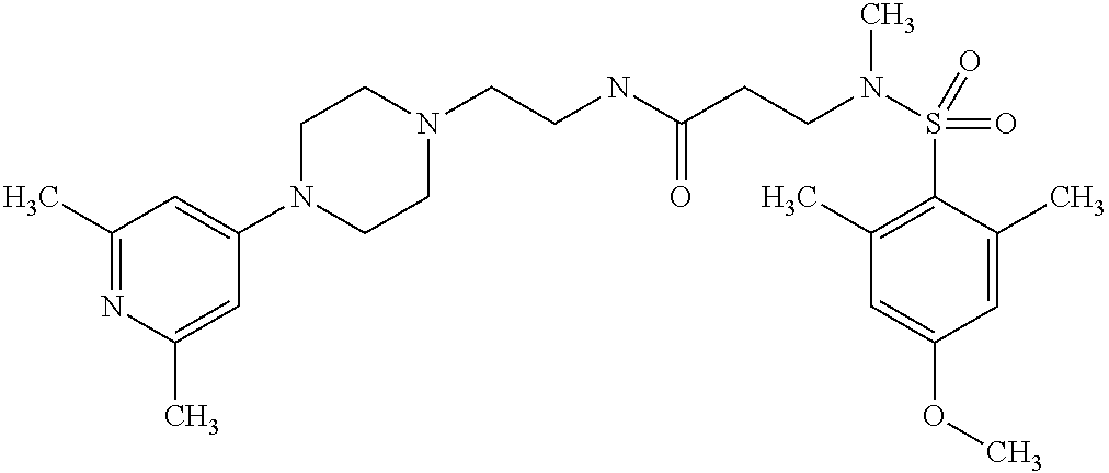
C(NC(CCN(S(=O)(C1=C(C)C=C(OC)C=C1C)=O)C)=O)CN1CCN(C2=CC(C)=NC(C)=C2)CC1
